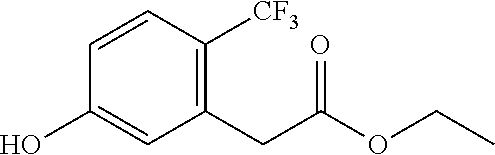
C1(CC(OCC)=O)=C([CF3])C=CC(O)=C1
